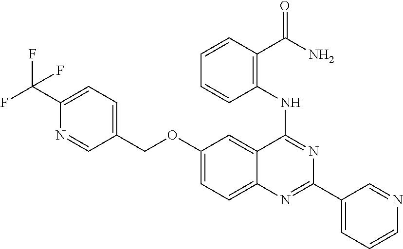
C1(OCC2=CC=C(C(F)(F)F)N=C2)=CC=C2C(=C1)C(NC1=C(C(=O)N)C=CC=C1)=NC(C1=CC=CN=C1)=N2
